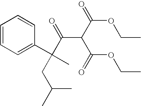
C1=CC=C(C(C)(CC(C)C)C(=O)C(C(OCC)=O)C(=O)OCC)C=C1
